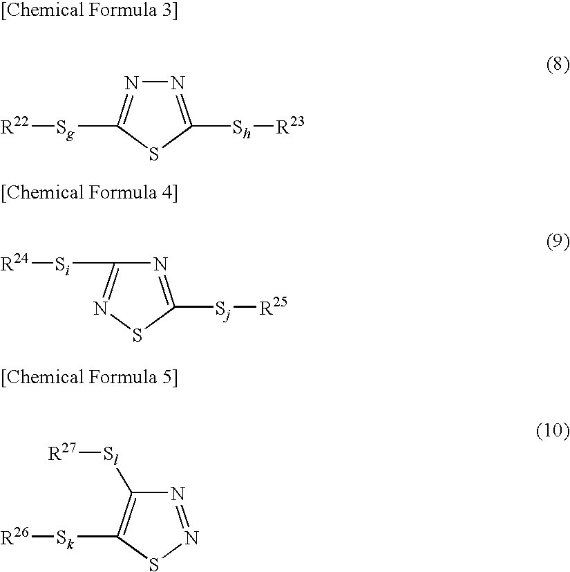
N1=C([Sh][R23])SC([Sg][R22])=N1.N1=C([Sj][R25])SN=C1[Si][R24].N1=NSC([Sk][R26])=C1[Sl][R27]
